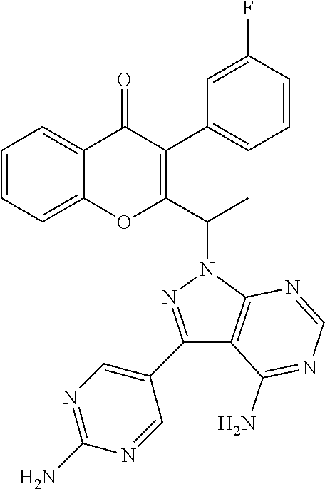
C1=CC=C2C(=C1)OC(C(N1N=C(C3=CN=C(N)N=C3)C3=C1N=CN=C3N)C)=C(C1=CC=CC(F)=C1)C2=O
